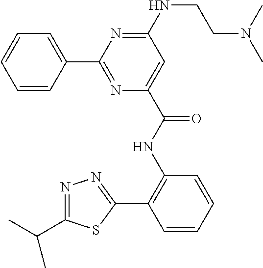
C1=CC=CC(C2=NC(C(NC3=C(C4=NN=C(C(C)C)S4)C=CC=C3)=O)=CC(NCCN(C)C)=N2)=C1
